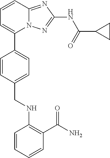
C1=CC2=NC(NC(=O)C3CC3)=NN2C(C2=CC=C(CNC3=C(C(N)=O)C=CC=C3)C=C2)=C1
